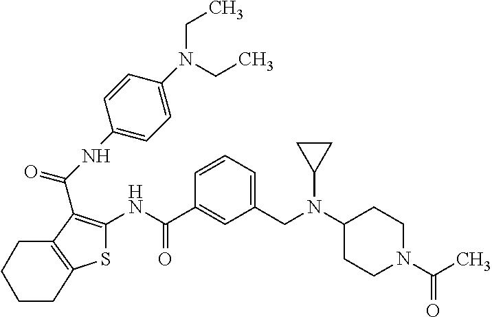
C12=C(C(C(NC3=CC=C(N(CC)CC)C=C3)=O)=C(NC(C3=CC(CN(C4CCN(C(C)=O)CC4)C4CC4)=CC=C3)=O)S1)CCCC2
